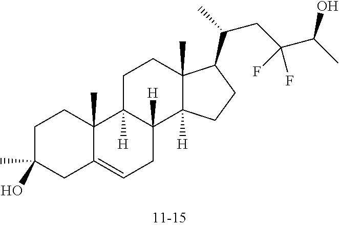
C1C(C)(O)CC2=CCC3([H])C([H])(C2(C)C1)CCC1(C)C3([H])CCC1C(CC(C(C)O)(F)F)C
